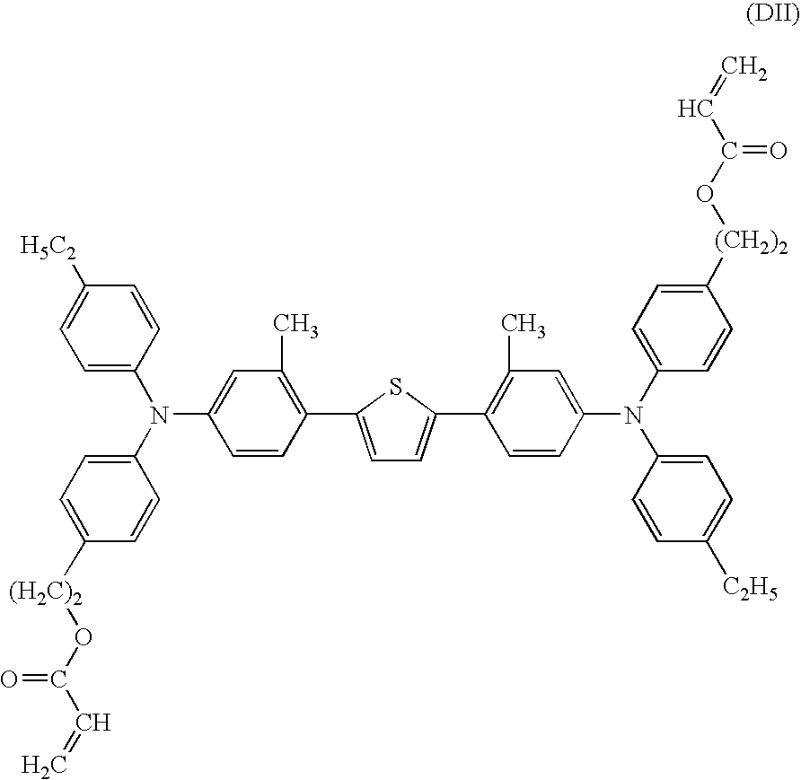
C1=C(N(C2=CC=C([(H2C)2]OC(C=C)=O)C=C2)C2=CC(C)=C(C3=CC=C(C4=C(C)C=C(N(C5=CC=C([(CH2)2]OC(C=C)=O)C=C5)C5=CC=C([C2H5])C=C5)C=C4)S3)C=C2)C=CC([H5C2])=C1
